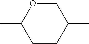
C1(C)OCC(C)CC1
